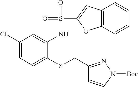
C1(Cl)=CC=C(SCC2=NN([Boc])C=C2)C(NS(=O)(=O)C2=CC3=C(O2)C=CC=C3)=C1
